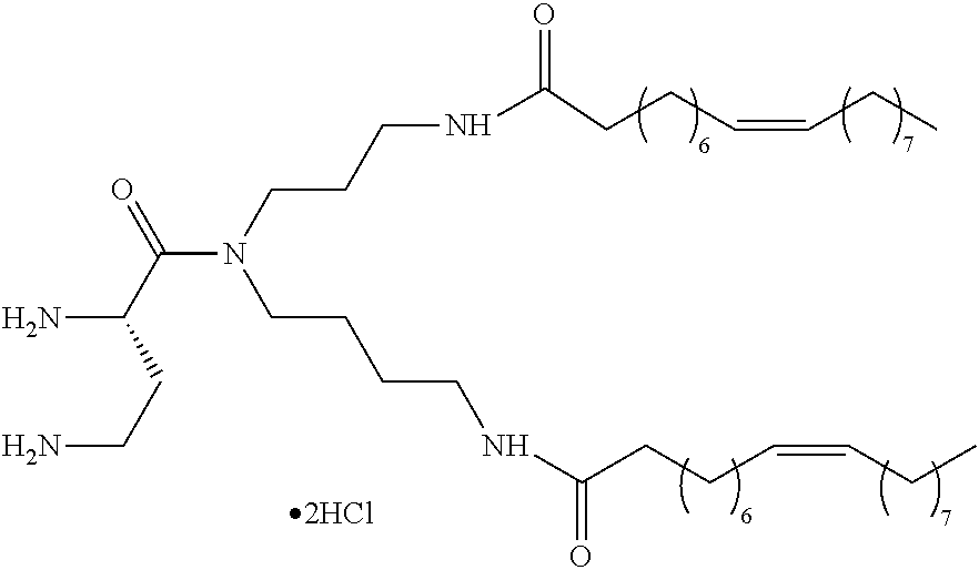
NC(C(N(CCCCNC(CCC=CCC)=O)CCCNC(=O)CCC=CCC)=O)CCN
